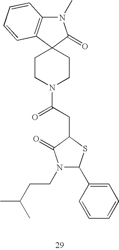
N1(C)C2=C(C3(C1=O)CCN(C(CC1C(=O)N(CCC(C)C)C(C4=CC=CC=C4)S1)=O)CC3)C=CC=C2
